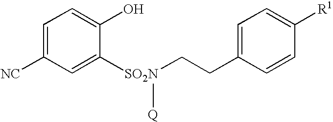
C1=C([NC])C=C([SO2N]([Q])CCC2=CC=C([R1])C=C2)C(O)=C1
